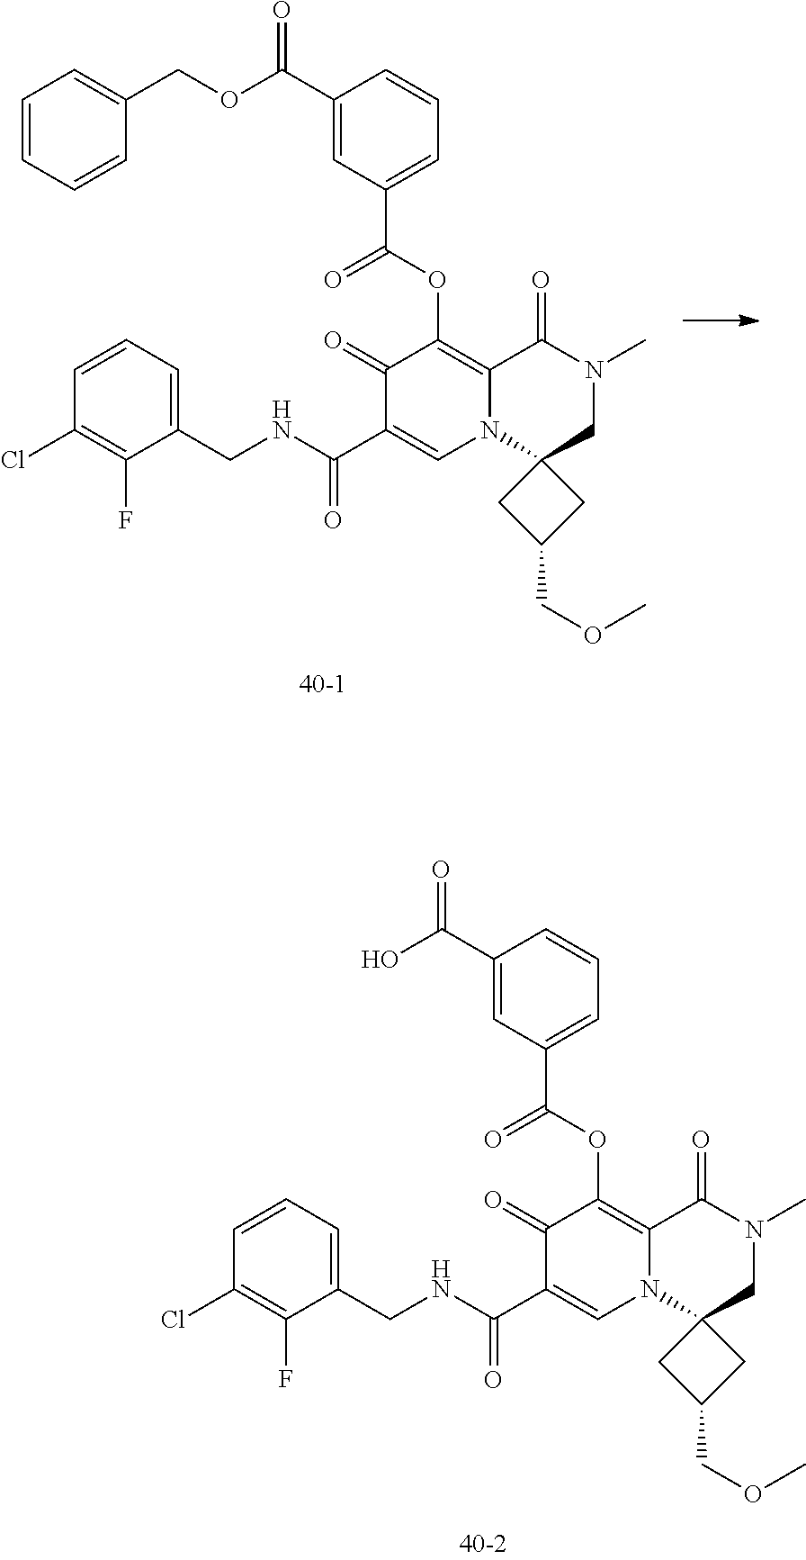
C1(Cl)=C(F)C(CNC(C2=CN3C(=C(OC(=O)C4=CC=CC(C(O)=O)=C4)C2=O)C(=O)N(C)CC32CC(COC)C2)=O)=CC=C1.C1(Cl)=C(F)C(CNC(C2=CN3C(=C(OC(=O)C4=CC=CC(C(OCC5=CC=CC=C5)=O)=C4)C2=O)C(=O)N(C)CC32CC(COC)C2)=O)=CC=C1
